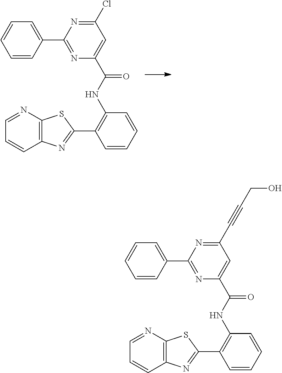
C1=C(C2=NC(C(NC3=C(C4=NC5=C(S4)N=CC=C5)C=CC=C3)=O)=CC(Cl)=N2)C=CC=C1.C1=C(C2=NC(C(NC3=C(C4=NC5=C(S4)N=CC=C5)C=CC=C3)=O)=CC(C#CCO)=N2)C=CC=C1
